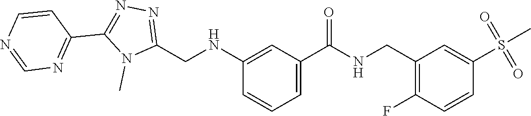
N(C1=CC(C(=O)NCC2=C(F)C=CC(S(C)(=O)=O)=C2)=CC=C1)CC1=NN=C(C2=NC=NC=C2)N1C
